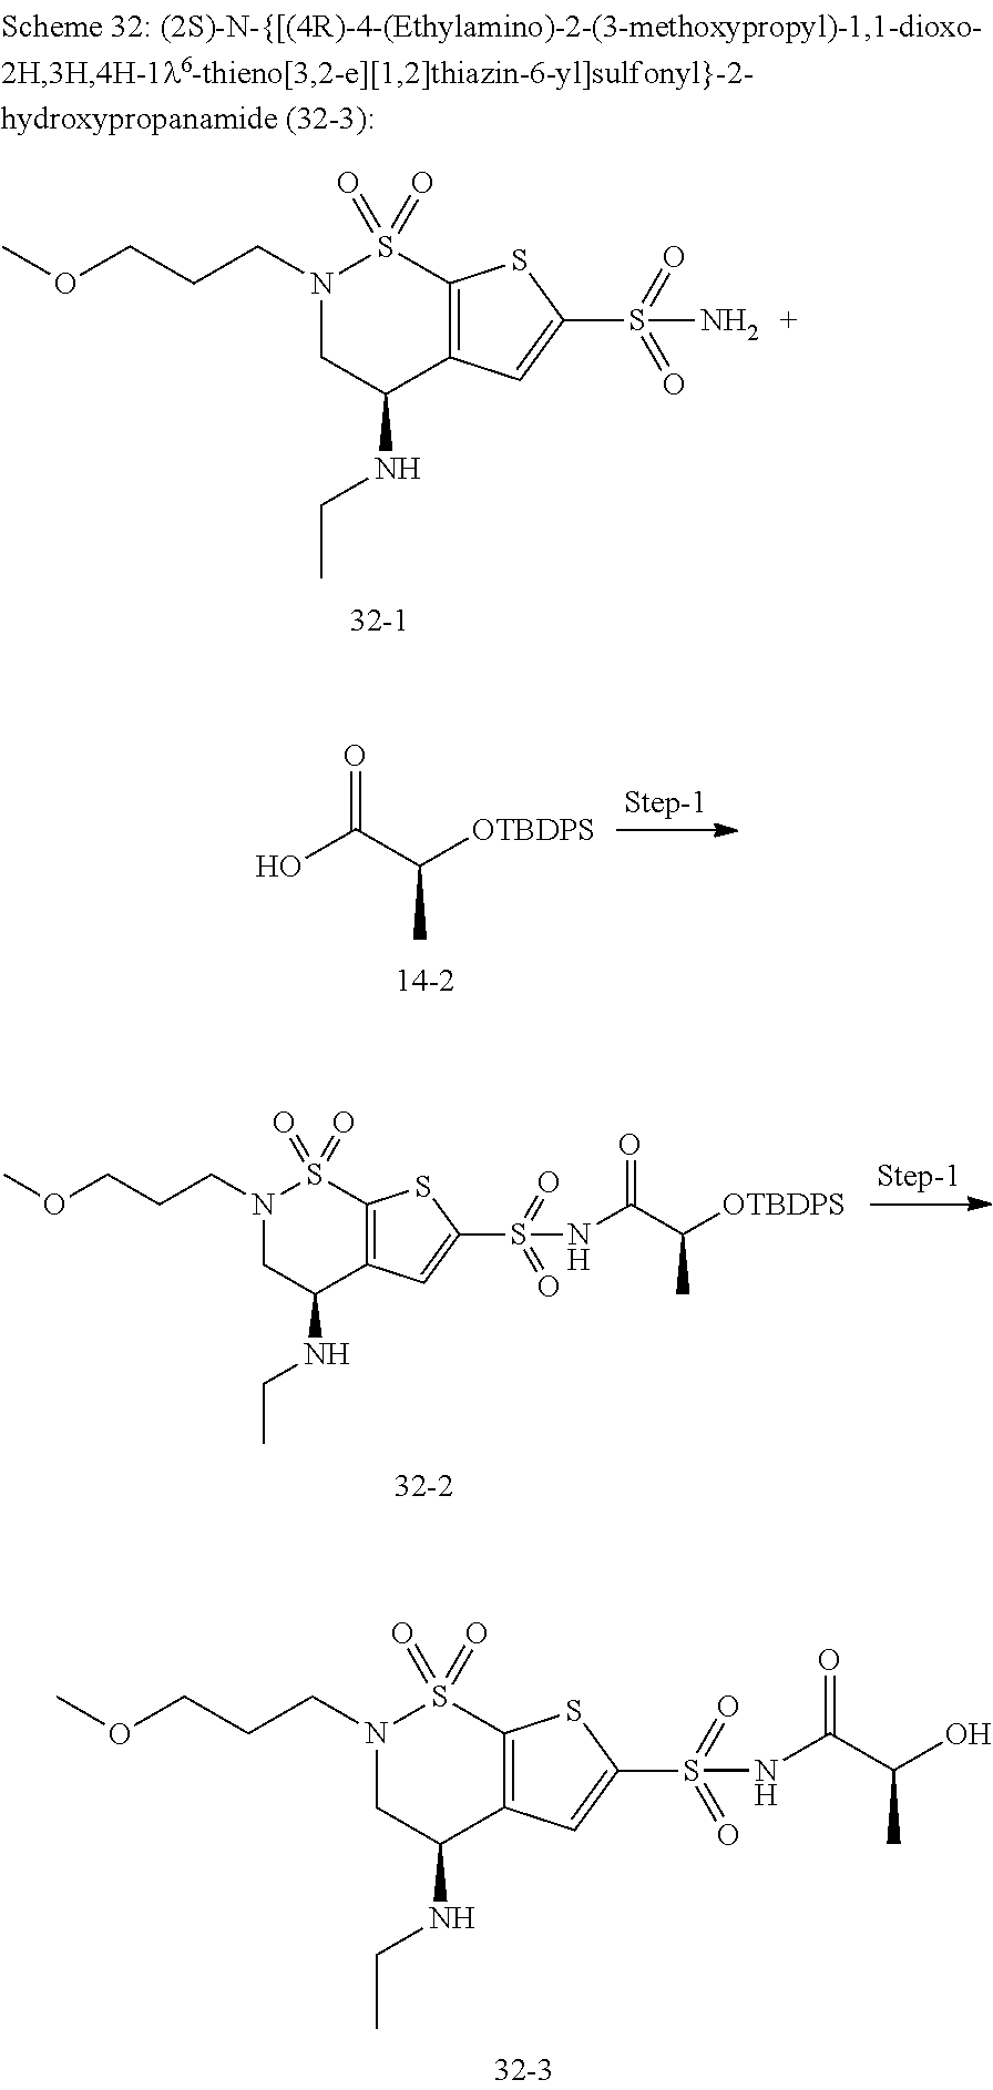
N1(CCCOC)CC(NCC)C2=C(S1(=O)=O)SC(S(=O)(=O)N)=C2.O=C(C([OTBDPS])C)O.N1(CCCOC)CC(NCC)C2=C(S1(=O)=O)SC(S(=O)(=O)NC(=O)C([OTBDPS])C)=C2.N1(CCCOC)CC(NCC)C2=C(S1(=O)=O)SC(S(=O)(=O)NC(=O)C(O)C)=C2
